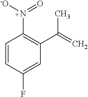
N(C1=C(C(=C)C)C=C(F)C=C1)([-O])=O
